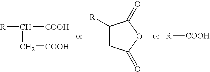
[R]C(C[COOH])[COOH].C1([R])CC(=O)OC1=O.[R][COOH]
